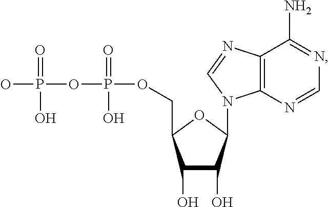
C12=C(N=CN=C1N)N(C1C(O)C(O)C(COP(=O)(O)OP(=O)(O)O)O1)C=N2
